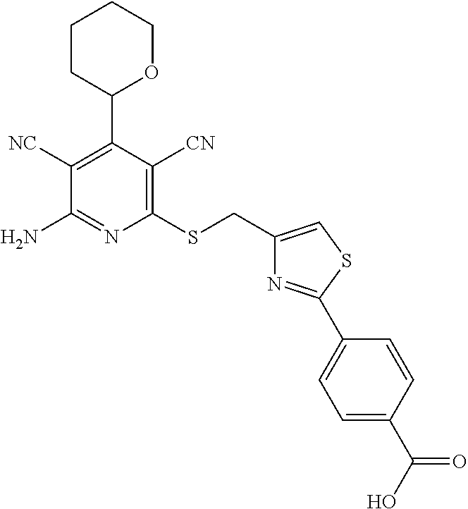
C1(SCC2=CSC(C3=CC=C(C(O)=O)C=C3)=N2)=C([CN])C(C2OCCCC2)=C([NC])C(N)=N1
